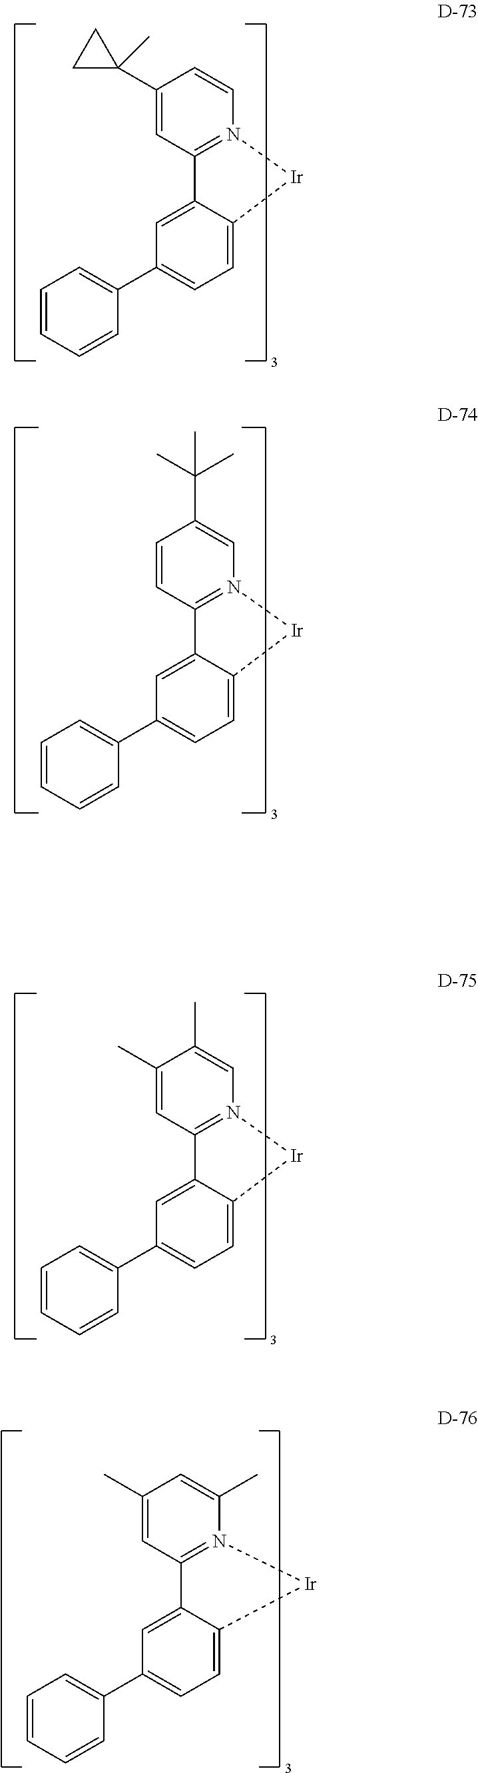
C1=CN2=C(C=C1C1(C)CC1)C1=CC(C3=CC=CC=C3)=CC=C1[Ir]2.C1(C(C)(C)C)=CN2=C(C=C1)C1=CC(C3=CC=CC=C3)=CC=C1[Ir]2.C1=C(C)N2=C(C=C1C)C1=CC(C3=CC=CC=C3)=CC=C1[Ir]2.C1(C)=CN2=C(C=C1C)C1=CC(C3=CC=CC=C3)=CC=C1[Ir]2
